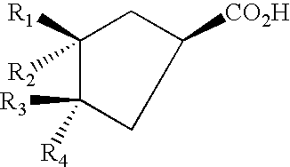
C1([CO2H])CC([R1])([R2])C([R3])([R4])C1
